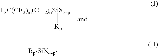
[F3C(CF2)m(CH2)nSiX3-p][Rp]
